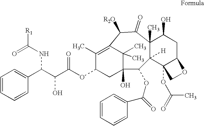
C1=CC=CC(C(C(C(OC2CC3(O)C(C)(C)C(=C2C)C([R2O])C(=O)C2(C)C([H])(C3OC(C3=CC=CC=C3)=O)C3(OC(C)=O)C(CC2O)OC3)=O)O)NC(=O)[R1])=C1
